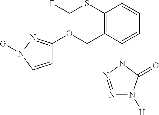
C1(SCF)=C(COC2=NN([G])C=C2)C(N2C(=O)N([H])N=N2)=CC=C1
